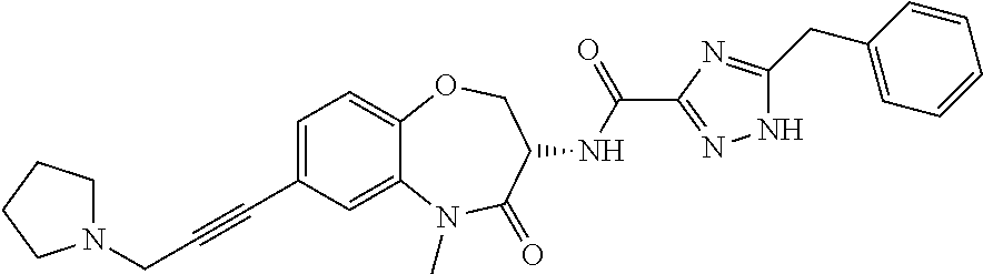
C1=C(C#CCN2CCCC2)C=C2C(=C1)OCC(NC(C1=NNC(CC3=CC=CC=C3)=N1)=O)C(=O)N2C
